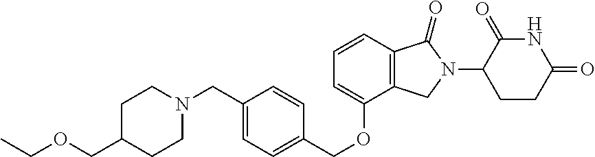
C1(CN2CCC(COCC)CC2)=CC=C(COC2=CC=CC3=C2CN(C2CCC(=O)NC2=O)C3=O)C=C1
